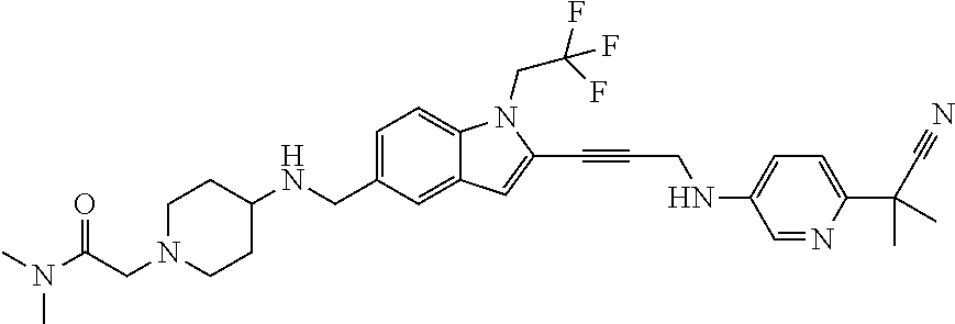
C1=C(CNC2CCN(CC(N(C)C)=O)CC2)C=C2C(=C1)N(CC(F)(F)F)C(C#CCNC1=CC=C(C(C#N)(C)C)N=C1)=C2
